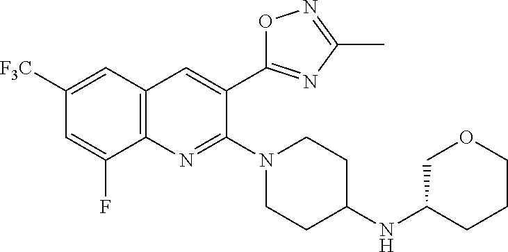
C1([F3C])=CC2=C(N=C(N3CCC(NC4COCCC4)CC3)C(C3=NC(C)=NO3)=C2)C(F)=C1
